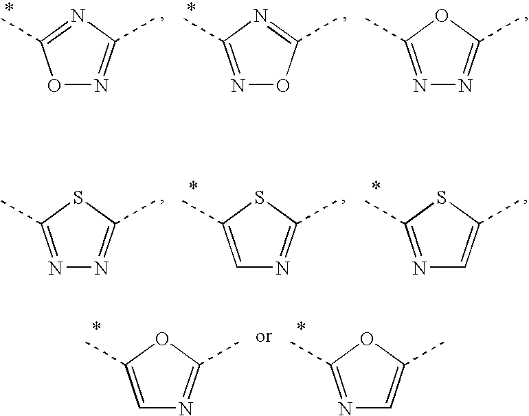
O1N=C(C)N=C1C.N1=C(C)N=C(C)O1.N1=C(C)OC(C)=N1.N1=C(C)SC(C)=N1.C1=C(C)SC(C)=N1.N1=C(C)SC(C)=C1.C1=C(C)OC(C)=N1.N1=C(C)OC(C)=C1
